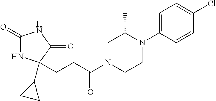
C1(=O)NC(C2CC2)(CCC(N2CCN(C3=CC=C(Cl)C=C3)C(C)C2)=O)C(=O)N1
